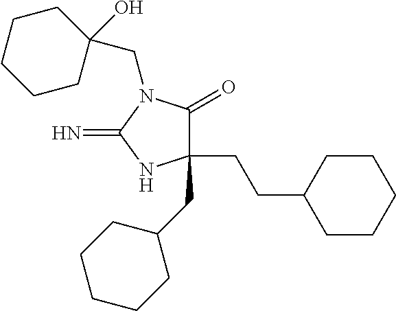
C1(CCC2CCCCC2)(CC2CCCCC2)C(=O)N(CC2(O)CCCCC2)C(=N)N1
